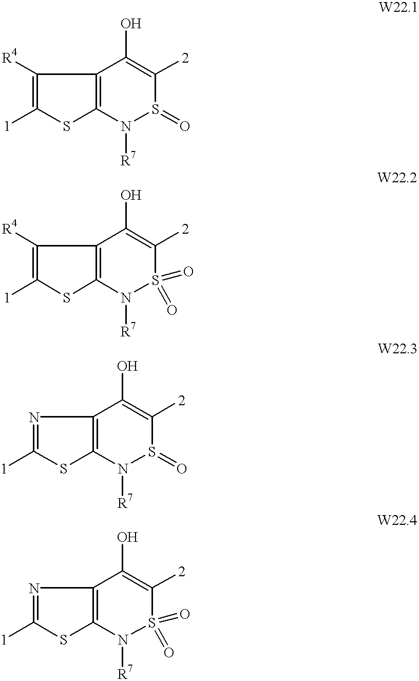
C1([R4])=C([1])SC2=C1C(O)=C([2])S(=O)N2[R7].C1([R4])=C([1])SC2=C1C(O)=C([2])S(=O)(=O)N2[R7].N1=C([1])SC2=C1C(O)=C([2])S(=O)N2[R7].N1=C([1])SC2=C1C(O)=C([2])S(=O)(=O)N2[R7]
